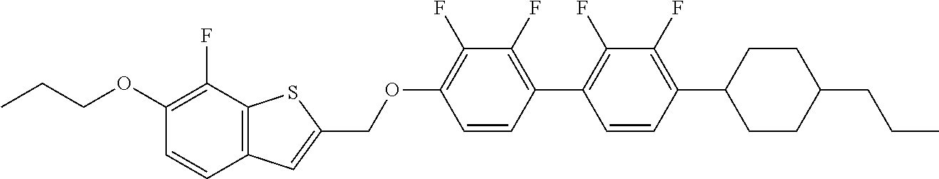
C(COC1=C(F)C2=C(C=C1)C=C(COC1=C(F)C(F)=C(C3=C(F)C(F)=C(C4CCC(CCC)CC4)C=C3)C=C1)S2)C
